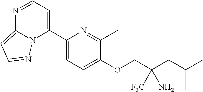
N1=CC=C(C2=CC=C(OCC(CC(C)C)([F3C])N)C(C)=N2)N2C1=CC=N2
